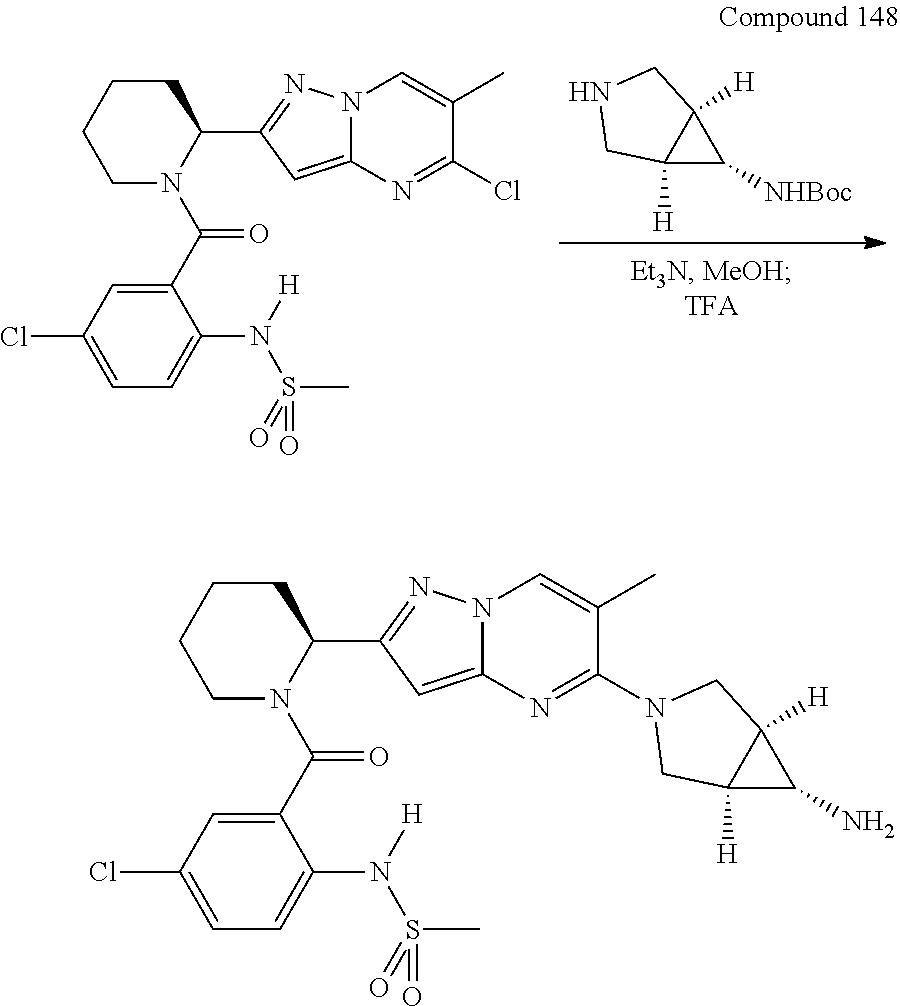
C12([H])C([NHBoc])C1([H])CNC2.C1(C(N2C(C3=NN4C(=C3)N=C(Cl)C(C)=C4)CCCC2)=O)=CC(Cl)=CC=C1N(S(C)(=O)=O)[H].C1(C(N2C(C3=NN4C(=C3)N=C(N3CC5([H])C([H])(C5N)C3)C(C)=C4)CCCC2)=O)=CC(Cl)=CC=C1N(S(C)(=O)=O)[H]
